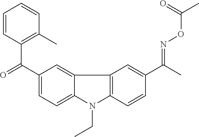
C1=CC(C(=O)C2=CC=C3C(=C2)C2=C(N3CC)C=CC(C(C)=NOC(C)=O)=C2)=C(C)C=C1
